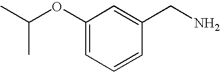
C1(OC(C)C)=CC=CC(CN)=C1
